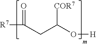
[R7]C(CC(O[H])[COR7])=O
